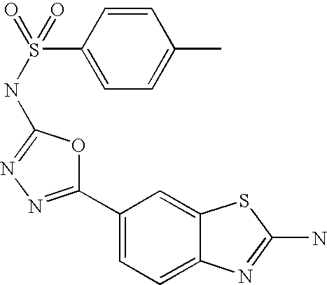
C1(C2=NN=C(NS(C3=CC=C(C)C=C3)(=O)=O)O2)=CC=C2C(=C1)SC(N)=N2
